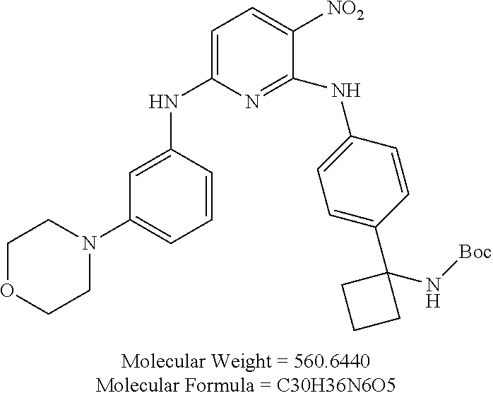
C1=C(NC2=CC(N3CCOCC3)=CC=C2)N=C(NC2=CC=C(C3(N[Boc])CCC3)C=C2)C([NO2])=C1
